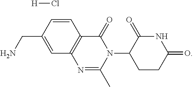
C12=C(C=CC(CN)=C1)C(=O)N(C1CCC(=O)NC1=O)C(C)=N2.[H]Cl
